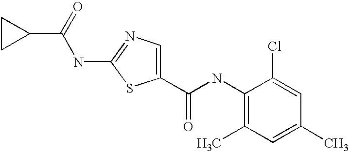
N(C1=NC=C(C(NC2=C(C)C=C(C)C=C2Cl)=O)S1)C(=O)C1CC1
